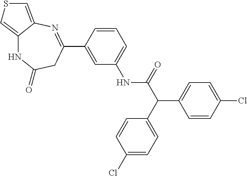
C12=CSC=C1N=C(C1=CC(NC(=O)C(C3=CC=C(Cl)C=C3)C3=CC=C(Cl)C=C3)=CC=C1)CC(=O)N2
